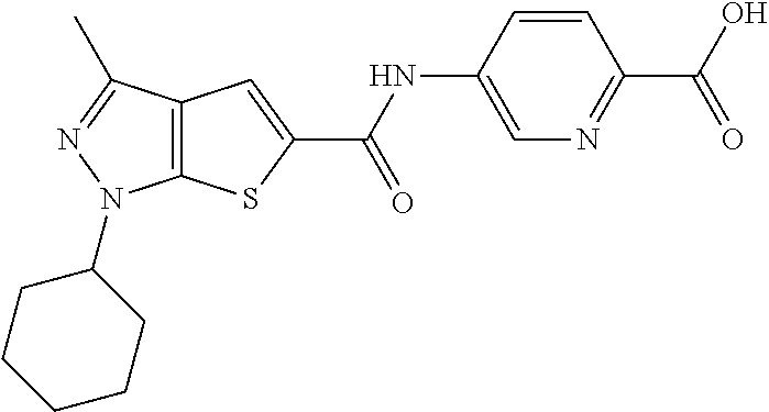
C12=C(C(C)=NN1C1CCCCC1)C=C(C(NC1=CN=C(C(O)=O)C=C1)=O)S2
